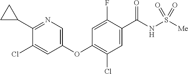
C1(C2CC2)=NC=C(OC2=C(Cl)C=C(C(NS([Me])(=O)=O)=O)C(F)=C2)C=C1Cl
